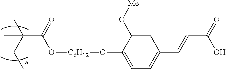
C(C(=O)O[C6H12]OC1=CC=C(C=CC(=O)O)C=C1O[Me])(C)(C)CC
